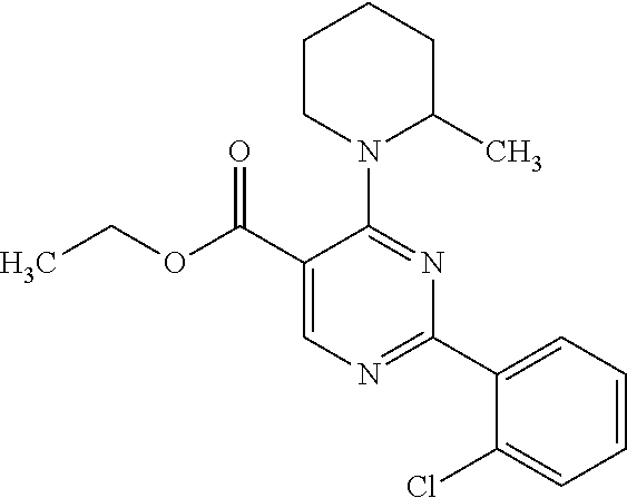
N1(C2=NC(C3=CC=CC=C3Cl)=NC=C2C(OCC)=O)C(C)CCCC1
